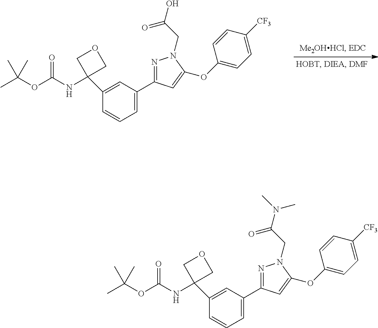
C1(C2(NC(OC(C)(C)C)=O)COC2)=CC(C2=NN(CC(=O)N(C)C)C(OC3=CC=C([CF3])C=C3)=C2)=CC=C1.C1(C2(NC(OC(C)(C)C)=O)COC2)=CC(C2=NN(CC(=O)O)C(OC3=CC=C([CF3])C=C3)=C2)=CC=C1
